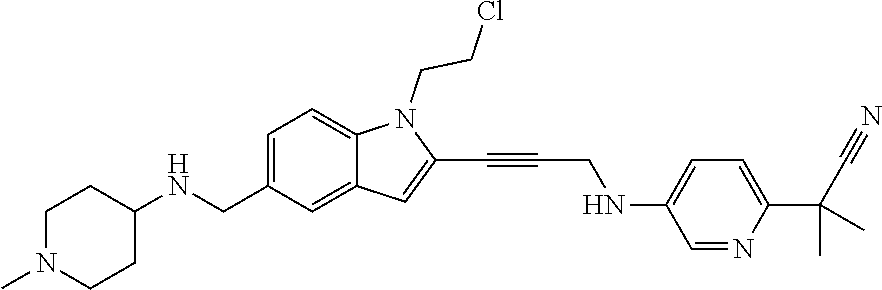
C(N1C2=CC=C(CNC3CCN(C)CC3)C=C2C=C1C#CCNC1=CC=C(C(C)(C)C#N)N=C1)CCl
